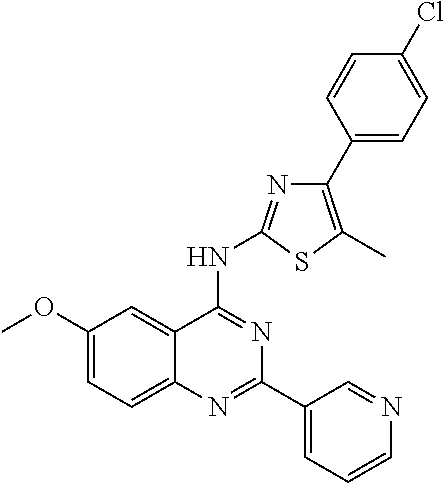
C1(OC)=CC=C2C(=C1)C(NC1=NC(C3=CC=C(Cl)C=C3)=C(C)S1)=NC(C1=CC=CN=C1)=N2
